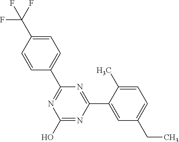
N1=C(C2=CC(CC)=CC=C2C)N=C(O)N=C1C1=CC=C(C(F)(F)F)C=C1
